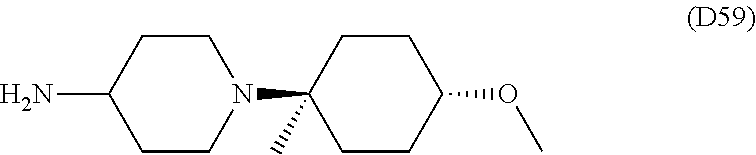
C1CN(C2(C)CCC(OC)CC2)CCC1N
